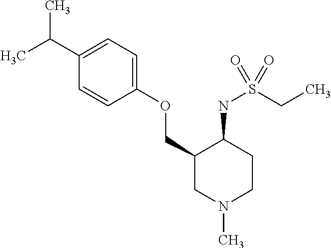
C1(C(C)C)=CC=C(OCC2CN(C)CCC2NS(=O)(CC)=O)C=C1
